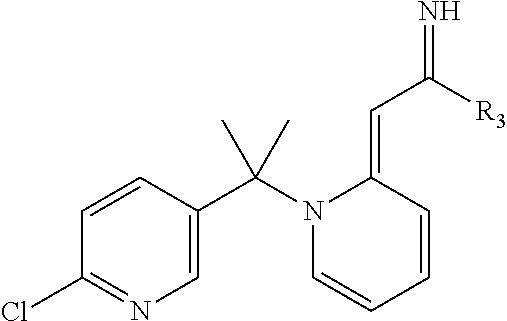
C1=CC(C(N2C=CC=CC2=CC([R3])=N)(C)C)=CN=C1Cl
